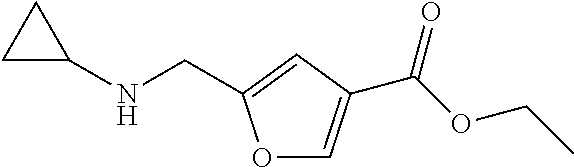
O1C=C(C(OCC)=O)C=C1CNC1CC1
